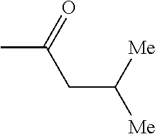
CC(CC([Me])[Me])=O
